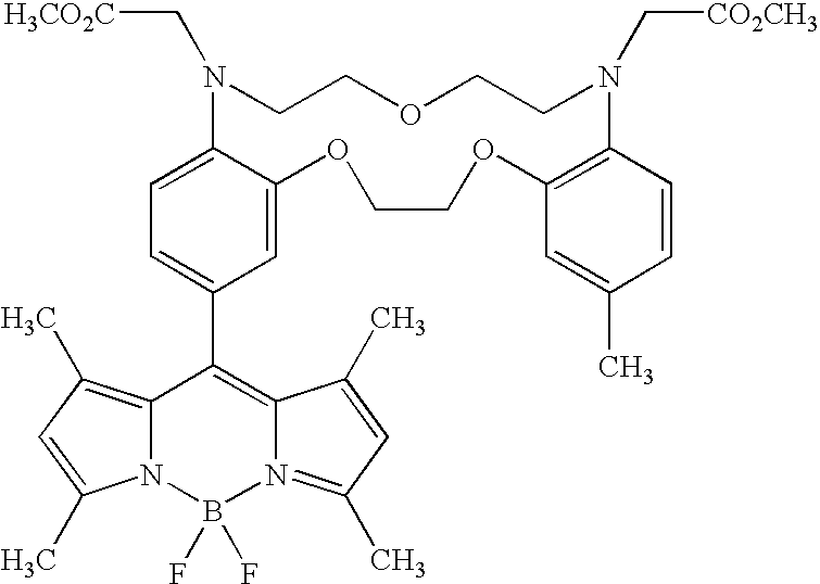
C1=C2C(=CC=C1C1=C3N(=C(C)C=C3C)B(F)(F)N3C1=C(C)C=C3C)N(C[H3CO2C])CCOCCN(C[CO2CH3])C1=C(OCCO2)C=C(C)C=C1
